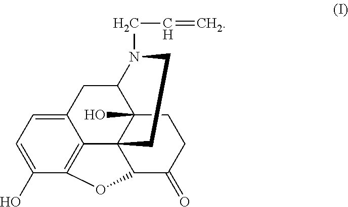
C1=C(O)C2=C3C(=C1)CC1C4(O)C3(C(C(=O)CC4)O2)CCN1CC=C
